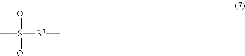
CS([R1]C)(=O)=O
